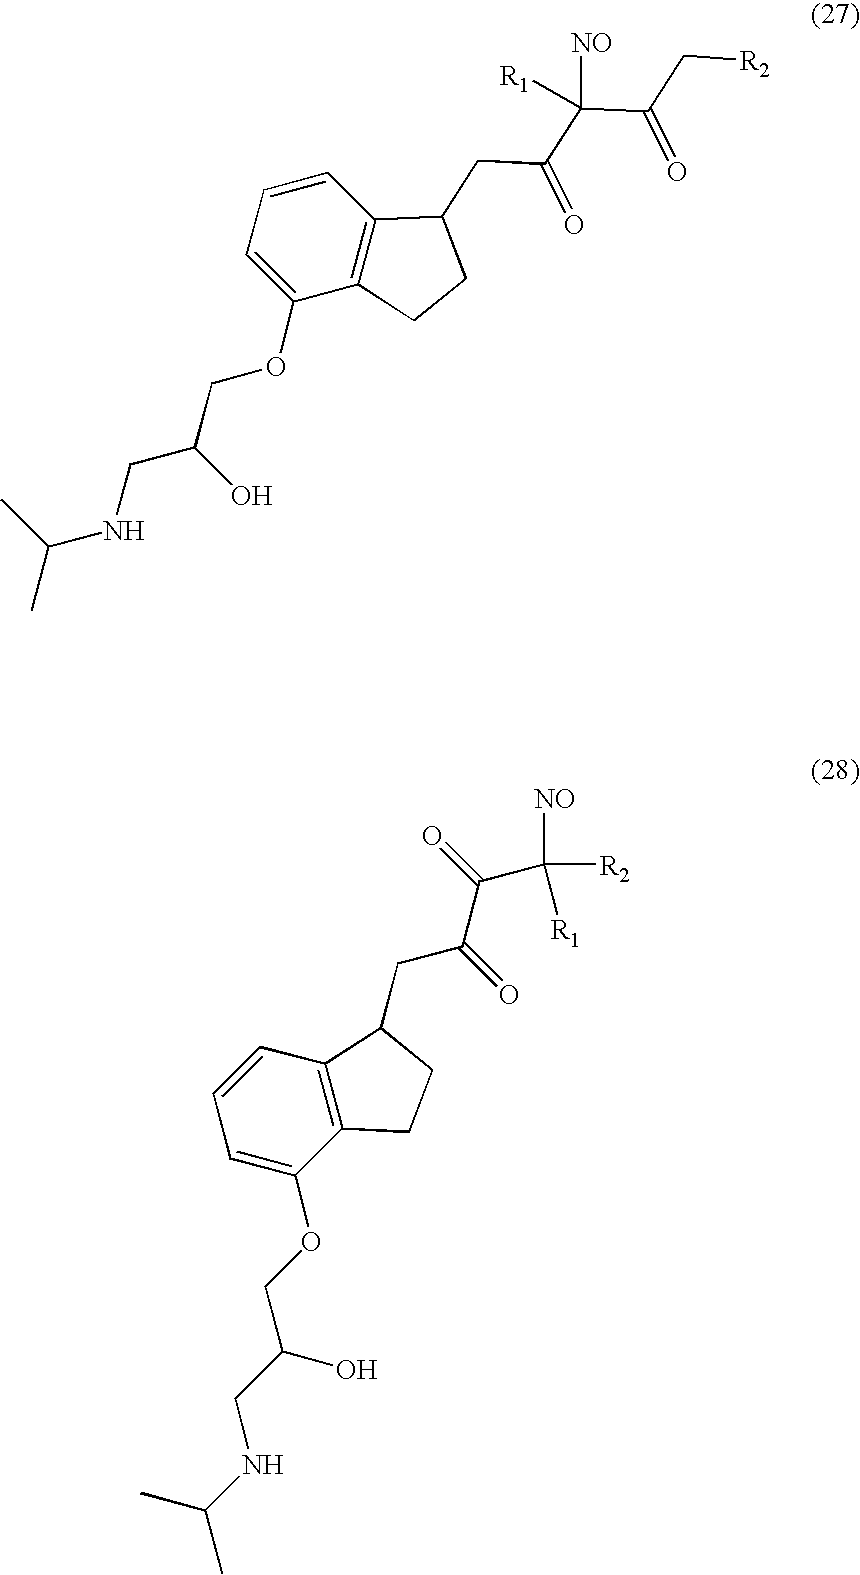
C1=CC=C(OCC(CNC(C)C)O)C2=C1C(CC(C(C(C[R2])=O)([R1])[NO])=O)CC2.C1(OCC(O)CNC(C)C)=CC=CC2=C1CCC2CC(C(C([NO])([R2])[R1])=O)=O
